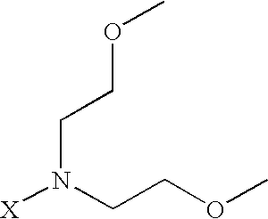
[X]N(CCOC)CCOC
